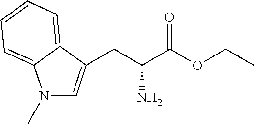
N1(C)C=C(CC(C(OCC)=O)N)C2=CC=CC=C12
